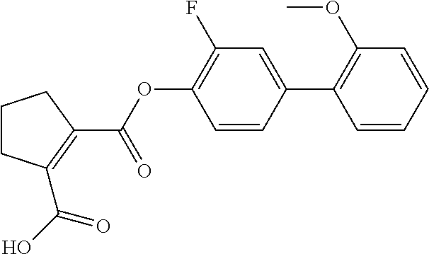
C1CC(C(O)=O)=C(C(=O)OC2=C(F)C=C(C3=C(OC)C=CC=C3)C=C2)C1
